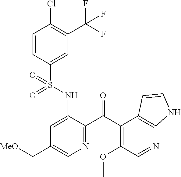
C1=CC(S(NC2=CC(C[MeO])=CN=C2C(C2=C(OC)C=NC3=C2C=CN3)=O)(=O)=O)=CC(C(F)(F)F)=C1Cl
